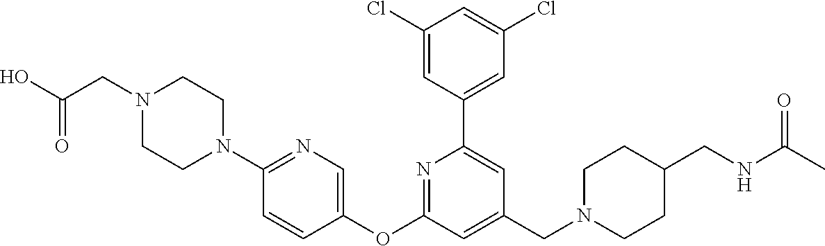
N1(CC(O)=O)CCN(C2=NC=C(OC3=NC(C4=CC(Cl)=CC(Cl)=C4)=CC(CN4CCC(CNC(C)=O)CC4)=C3)C=C2)CC1
